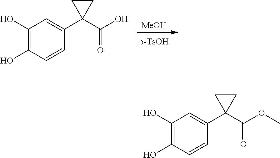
[MeOH].C1(O)=C(O)C=CC(C2(C(=O)O)CC2)=C1.C1(O)=C(O)C=CC(C2(C(=O)OC)CC2)=C1
